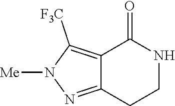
C12=C([F3C])N([Me])N=C1CCNC2=O
